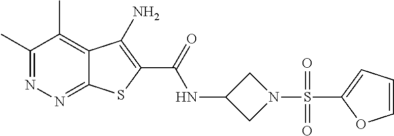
C1(C)=NN=C2C(=C1C)C(N)=C(C(=O)NC1CN(S(C3=CC=CO3)(=O)=O)C1)S2
